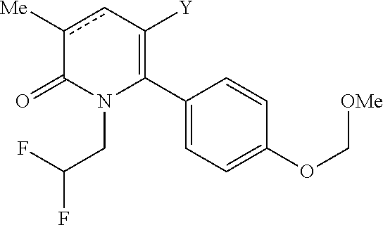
C1(C2=C([Y])cc([Me])C(=O)N2CC(F)F)=CC=C(OC[OMe])C=C1
